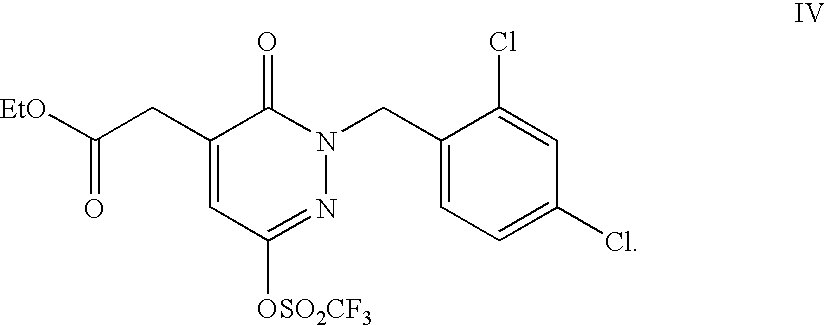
C1(CC([EtO])=O)=CC([OSO2CF3])=NN(CC2=CC=C(Cl)C=C2Cl)C1=O
